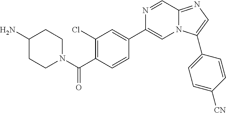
O=C(N1CCC(N)CC1)C1=C(Cl)C=C(C2=CN3C(=NC=C3C3=CC=C([CN])C=C3)C=N2)C=C1
